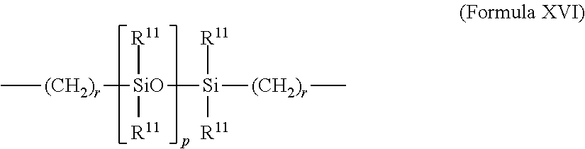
C[(CH2)r][SiO]([R11])([R11])[Si]([R11])([R11])[(CH2)r]C
